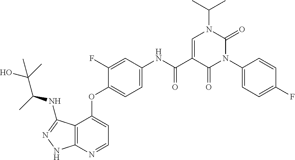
C12=C(N=CC=C1OC1=CC=C(NC(C3=CN(C(C)C)C(=O)N(C4=CC=C(F)C=C4)C3=O)=O)C=C1F)NN=C2NC(C(O)(C)C)C
